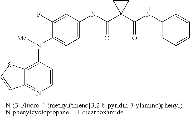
C12=C(N(C3=CC=C(NC(=O)C4(C(NC5=CC=CC=C5)=O)CC4)C=C3F)[Me])C=CN=C1C=CS2
